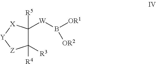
C1([R3])([R4])C([W]B([OR1])[OR2])([R5])[X][Y][Z]1
